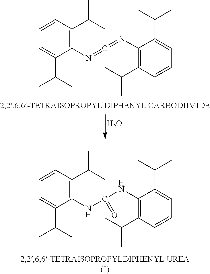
C1(N=C=NC2=C(C(C)C)C=CC=C2C(C)C)=C(C(C)C)C=CC=C1C(C)C.O.C1(NC(NC2=C(C(C)C)C=CC=C2C(C)C)=O)=C(C(C)C)C=CC=C1C(C)C
